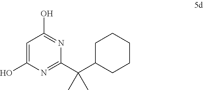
C1=C(O)N=C(C(C2CCCCC2)(C)C)N=C1O
